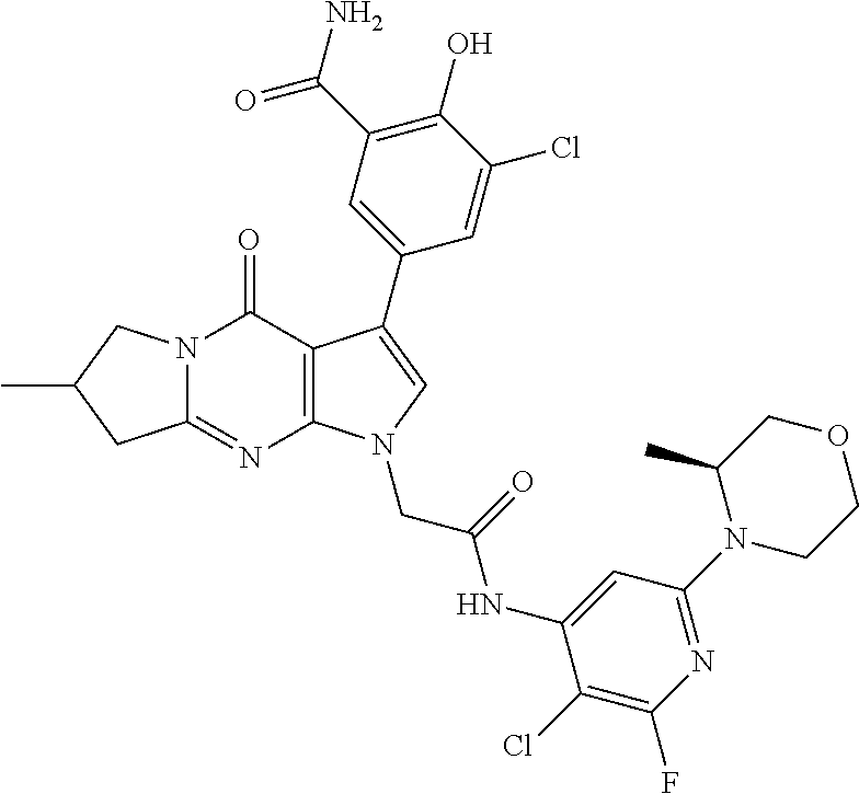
C12=NC3=C(C(=O)N1CC(C)C2)C(C1=CC(C(N)=O)=C(O)C(Cl)=C1)=CN3CC(=O)NC1=CC(N2CCOCC2C)=NC(F)=C1Cl
